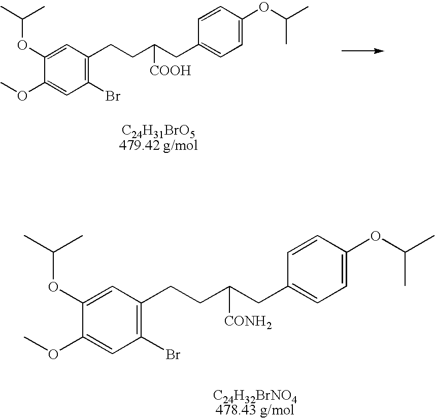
C1(Br)=C(CCC(CC2=CC=C(OC(C)C)C=C2)[COOH])C=C(OC(C)C)C(OC)=C1.[C24H31BrO5479.42 g/mol].C1(Br)=C(CCC(CC2=CC=C(OC(C)C)C=C2)[CONH2])C=C(OC(C)C)C(OC)=C1.[C24H32BrNO4478.43 g/mol]
